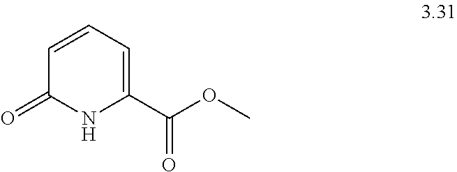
C1=CC=C(C(=O)OC)NC1=O
